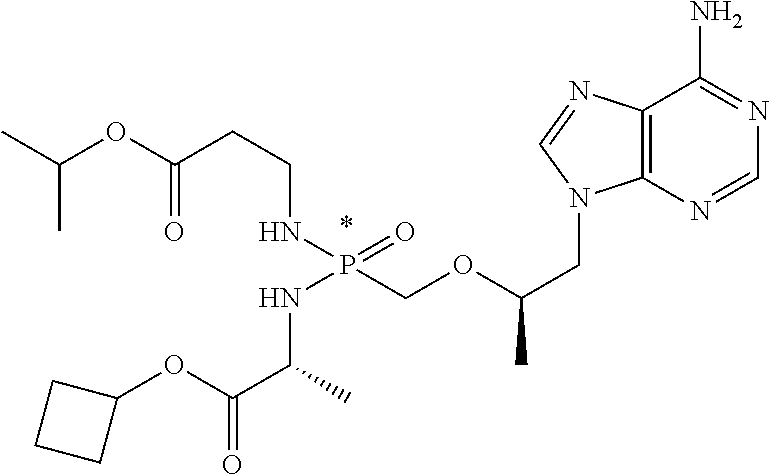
C(C)(C)OC(CCNP(COC(CN1C2=C(C(N)=NC=N2)N=C1)C)(=O)NC(C)C(OC1CCC1)=O)=O
